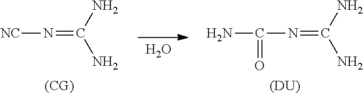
[NC]N=C(N)N.O.C(N=C(N)N)(N)=O.[(DU)]
